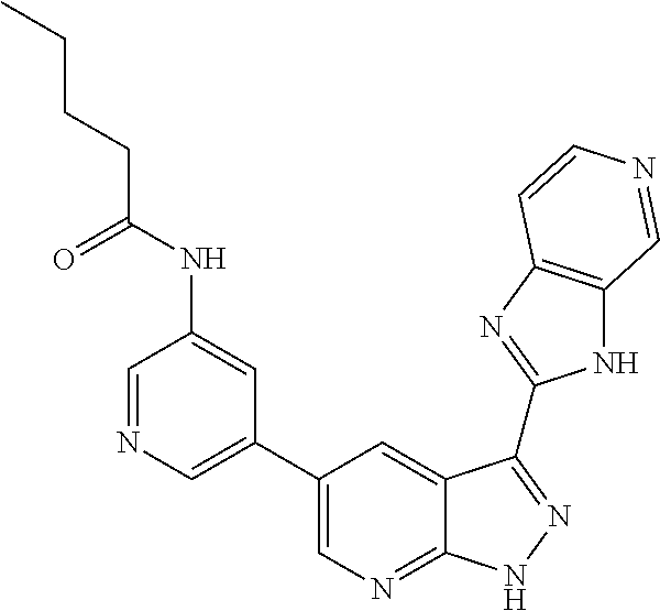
C1=NC=C(C2=CN=C3C(=C2)C(C2=NC4=C(N2)C=NC=C4)=NN3)C=C1NC(=O)CCCC
